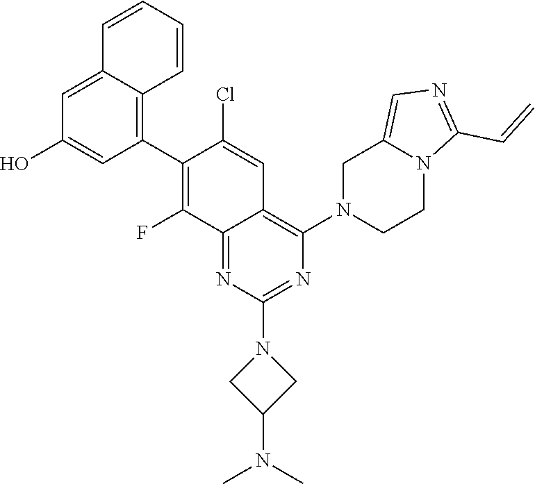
N12C(C=C)=NC=C1CN(C1=C3C(=NC(N4CC(N(C)C)C4)=N1)C(F)=C(C1=C4C=CC=CC4=CC(O)=C1)C(Cl)=C3)CC2
